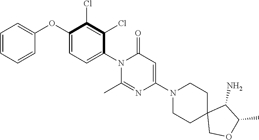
C1(OC2=CC=CC=C2)=CC=C(N2C(C)=NC(N3CCC4(CC3)COC(C)C4N)=CC2=O)C(Cl)=C1Cl
